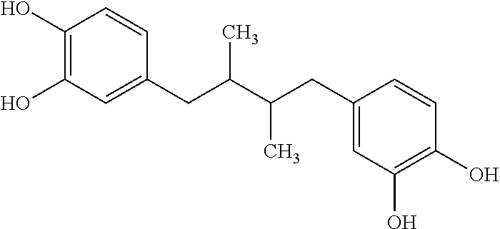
C1(O)=C(O)C=C(CC(C)C(C)CC2=CC(O)=C(O)C=C2)C=C1
